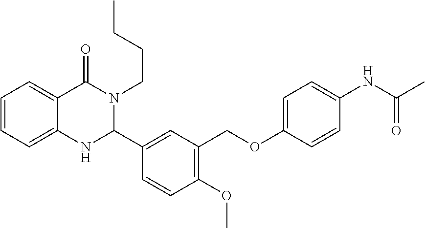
C1=CC=C2C(=C1)C(=O)N(CCCC)C(C1=CC(COC3=CC=C(NC(C)=O)C=C3)=C(OC)C=C1)N2
